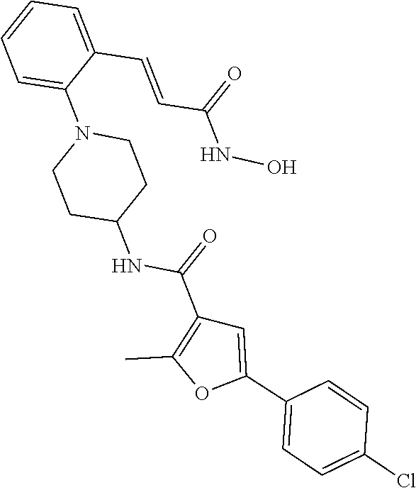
C1=C(C=CC(NO)=O)C(N2CCC(NC(=O)C3=C(C)OC(C4=CC=C(Cl)C=C4)=C3)CC2)=CC=C1
